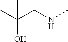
C(CNC)(C)(C)O
